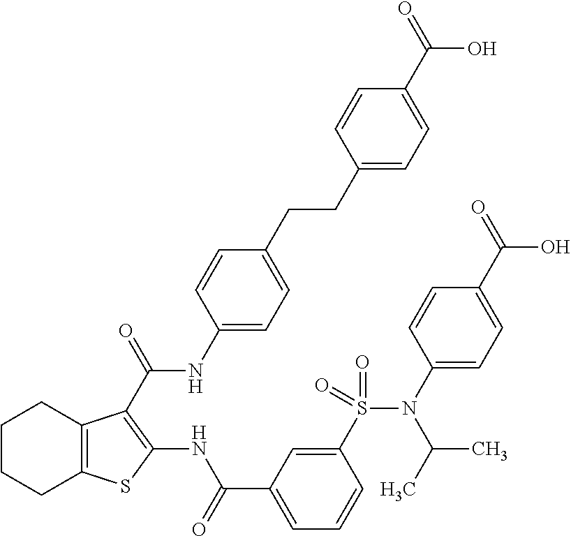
C1CCC2=C(C1)C(C(NC1=CC=C(CCC3=CC=C(C(=O)O)C=C3)C=C1)=O)=C(NC(C1=CC=CC(S(N(C3=CC=C(C(=O)O)C=C3)C(C)C)(=O)=O)=C1)=O)S2
